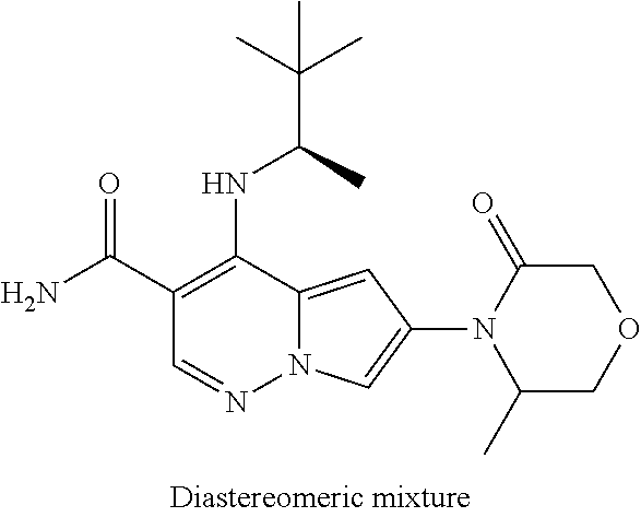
C1(C(=O)N)=C(NC(C)C(C)(C)C)C2=CC(N3C(C)COCC3=O)=CN2N=C1
